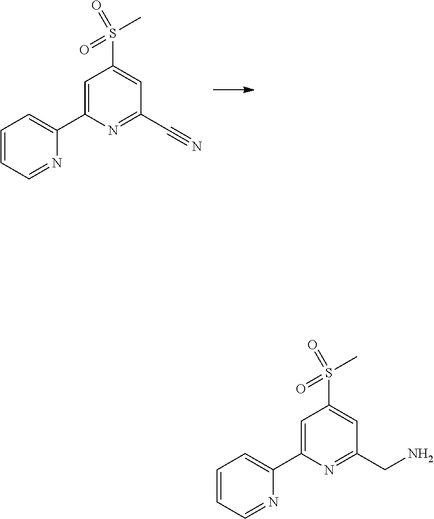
C1=CC=NC(C2=CC(S(C)(=O)=O)=CC(C#N)=N2)=C1.C1=CC=NC(C2=CC(S(C)(=O)=O)=CC(CN)=N2)=C1
